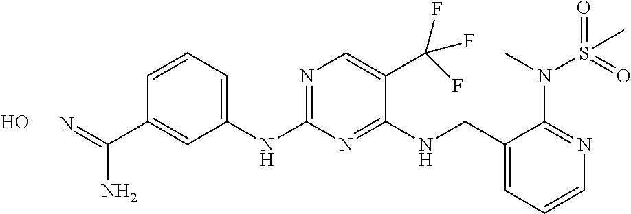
N1=C(NC2=CC=CC(C(=N)N)=C2)N=C(NCC2=CC=CN=C2N(C)S(=O)(=O)C)C(C(F)(F)F)=C1.O
